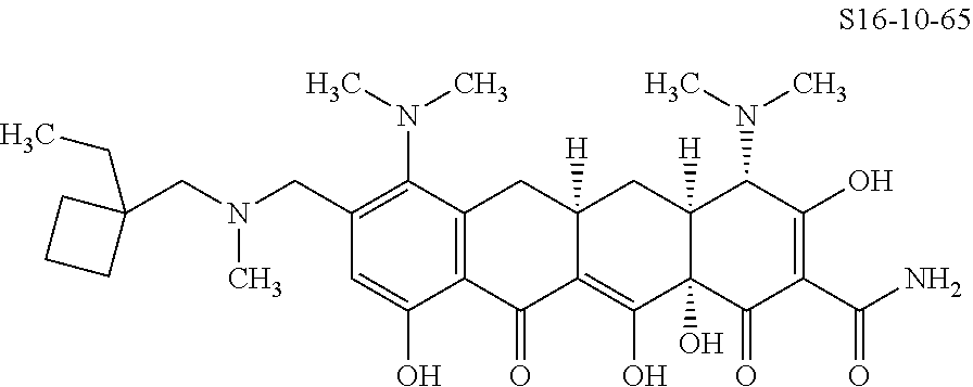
C1=C(O)C2=C(C(N(C)C)=C1CN(CC1(CC)CCC1)C)CC1([H])C(=C(O)C3(O)C([H])(C1)C(N(C)C)C(O)=C(C(N)=O)C3=O)C2=O
